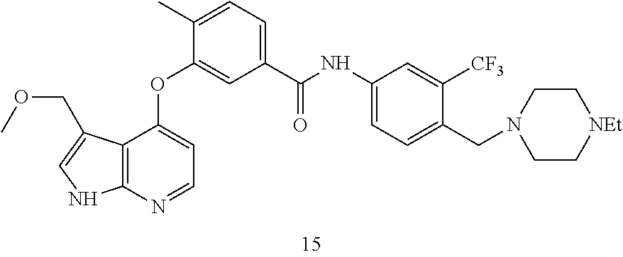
C12=C(N=CC=C1OC1=CC(C(NC3=CC=C(CN4CC[NEt]CC4)C([CF3])=C3)=O)=CC=C1C)NC=C2COC
